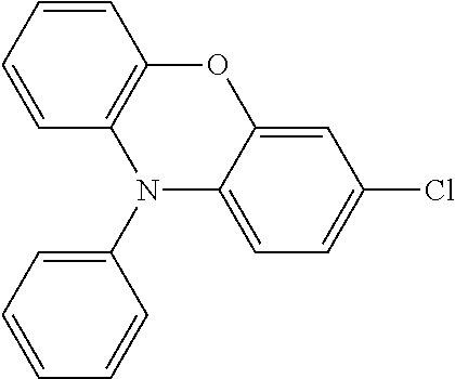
C1=CC=CC2=C1OC1=CC(Cl)=CC=C1N2C1=CC=CC=C1
